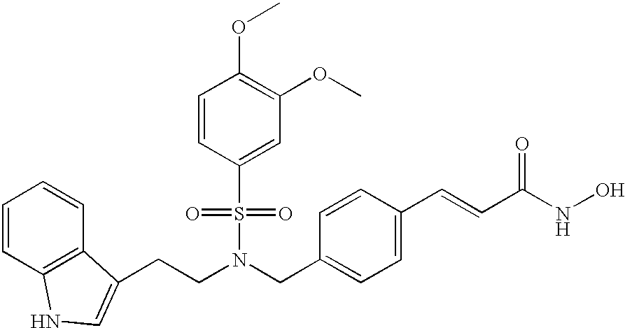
C1=CC2=C(C=C1)C(CCN(CC1=CC=C(C=CC(NO)=O)C=C1)S(=O)(=O)C1=CC(OC)=C(OC)C=C1)=CN2
